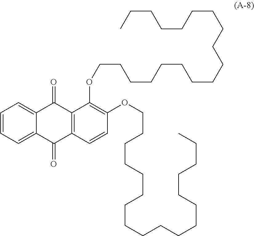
C1=CC=C2C(=C1)C(=O)C1=C(C2=O)C=CC(OCCCCCCCCCCCCCCCCCC)=C1OCCCCCCCCCCCCCCCCCC
